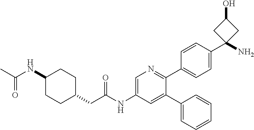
C1(NC(C)=O)CCC(CC(NC2=CN=C(C3=CC=C(C4(N)CC(O)C4)C=C3)C(C3=CC=CC=C3)=C2)=O)CC1
